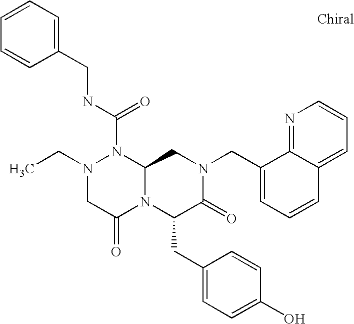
N(C(N1N(CC)CC(=O)N2C1CN(CC1=CC=CC3=CC=CN=C13)C(=O)C2CC1=CC=C(O)C=C1)=O)CC1=CC=CC=C1
